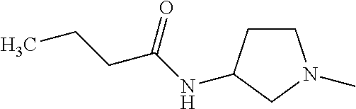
C1CC(NC(CCC)=O)CN1C
